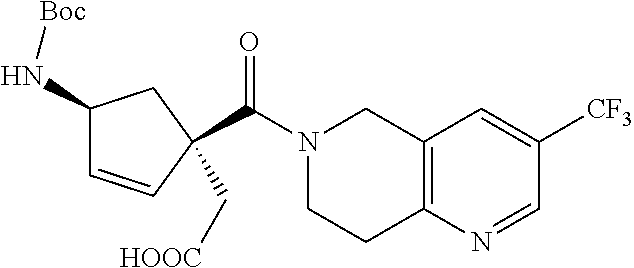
C12=C(N=CC([CF3])=C1)CCN(C(=O)C1(C[HOOC])C=CC(N[Boc])C1)C2
